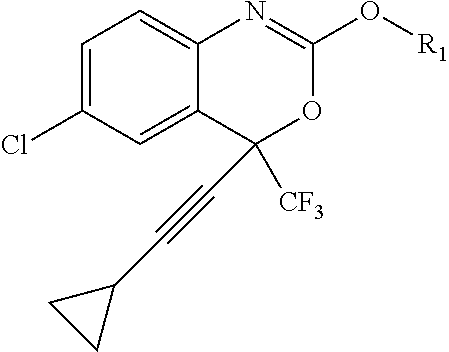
C1=C(Cl)C=C2C(=C1)N=C(O[R1])OC2([CF3])C#CC1CC1
